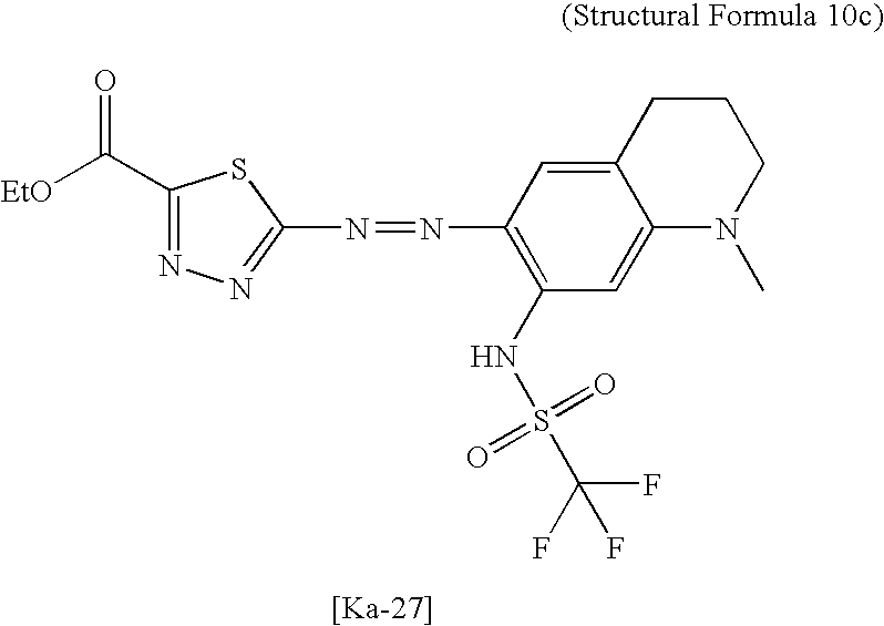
C1(N=NC2=NN=C(C([EtO])=O)S2)=C(NS(=O)(=O)C(F)(F)F)C=C2C(=C1)CCCN2C
